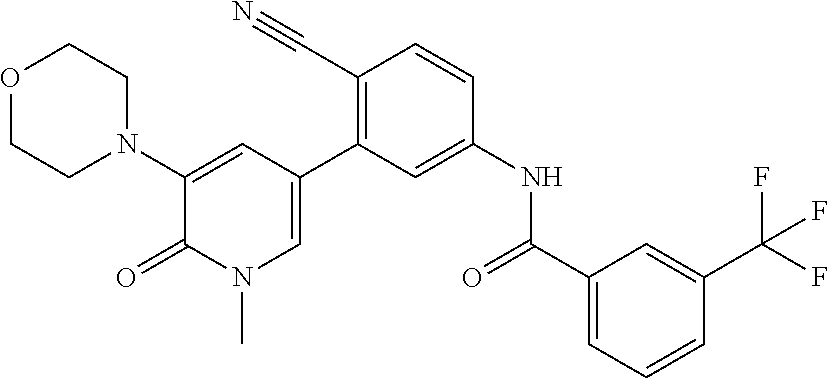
O1CCN(C2=CC(C3=C(C#N)C=CC(NC(=O)C4=CC=CC(C(F)(F)F)=C4)=C3)=CN(C)C2=O)CC1
